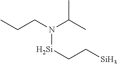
N([Si]CC[Si])(CCC)C(C)C
